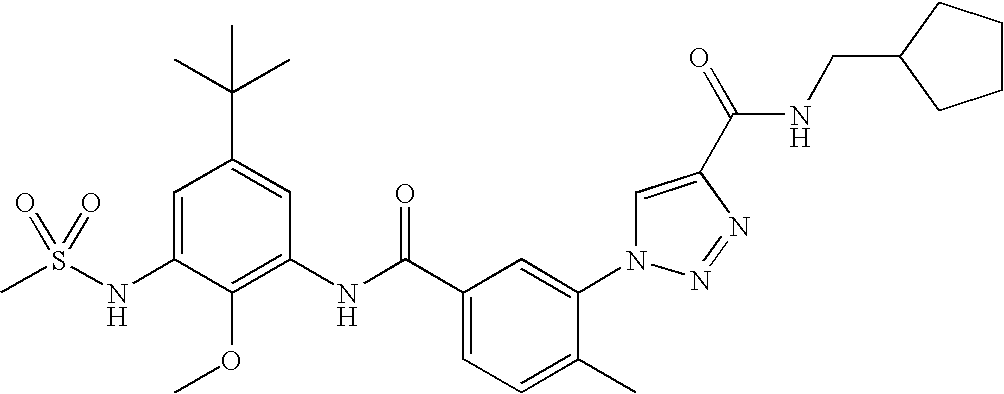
CS(NC1=CC(C(C)(C)C)=CC(NC(C2=CC=C(C)C(N3C=C(C(=O)NCC4CCCC4)N=N3)=C2)=O)=C1OC)(=O)=O
